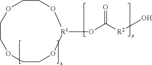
C1CO[R1](OC([R2]O)=O)OCCOCCO1
